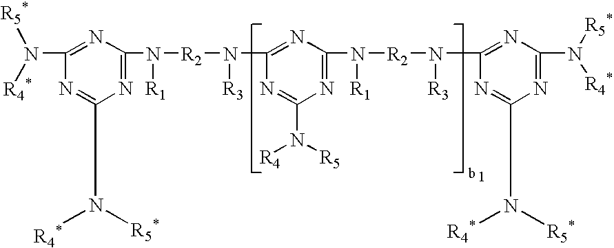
N(C1=NC(N([R1])[R2]N([R3])C2=NC(N([R1])[R2]N([R3])C3=NC(N([R5*])[R4*])=NC(N([R4*])[R5*])=N3)=NC(N([R4])[R5])=N2)=NC(N([R4*])[R5*])=N1)([R5*])[R4*]
